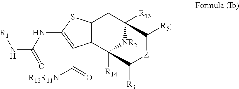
C12=C(C3([R14])[NR2]C([R13])(C1)C([R5])[Z]C3[R3])C(C([R12R11N])=O)=C(NC(N[R1])=O)S2
